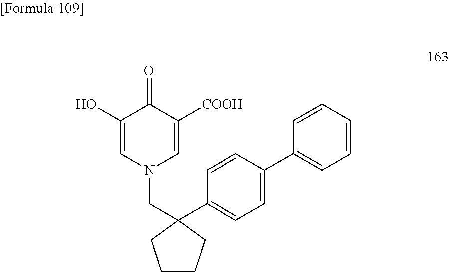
O=C1C([COOH])=CN(CC2(C3=CC=C(C4=CC=CC=C4)C=C3)CCCC2)C=C1O
